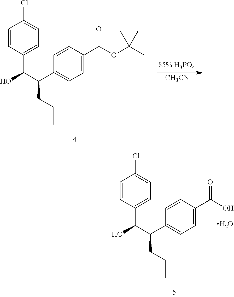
C1=CC(C(C(C2=CC=C(C(OC(C)(C)C)=O)C=C2)CCC)O)=CC=C1Cl.[CH3CN].C1=CC(C(C(C2=CC=C(C(O)=O)C=C2)CCC)O)=CC=C1Cl.O
